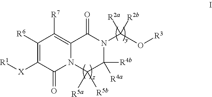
C1([R6])=C([X][R1])C(=O)N2C(=C1[R7])C(=O)N(C(O[R3])([R2b])[R2a])C([R4b])([R4a])C2([R5a])[R5b]
